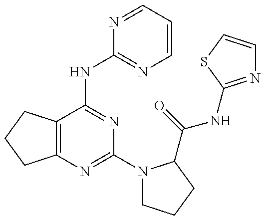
C12=C(C(NC3=NC=CC=N3)=NC(N3CCCC3C(=O)NC3=NC=CS3)=N1)CCC2
